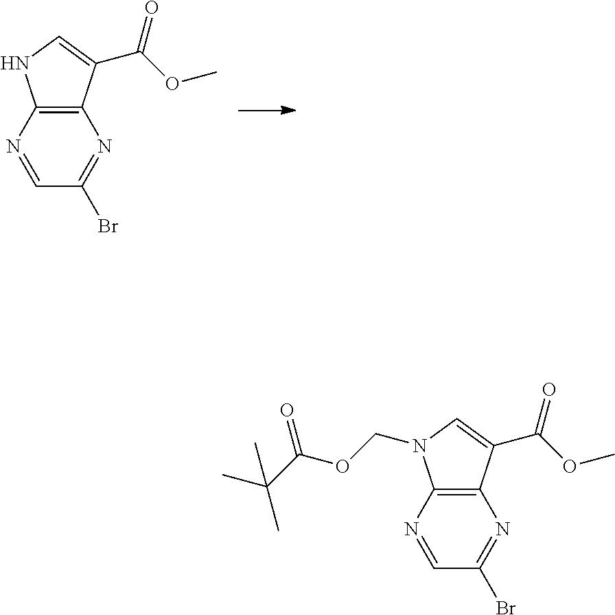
C12=C(N=CC(Br)=N1)NC=C2C(OC)=O.C12=C(N=CC(Br)=N1)N(COC(C(C)(C)C)=O)C=C2C(OC)=O
